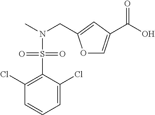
C1=C(Cl)C(S(=O)(=O)N(CC2=CC(C(O)=O)=CO2)C)=C(Cl)C=C1
